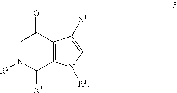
C12=C(C([X1])=CN1[R1])C(=O)CN([R2])C2[X3]
